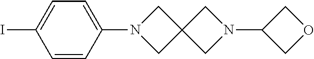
C1=CC(N2CC3(C2)CN(C2COC2)C3)=CC=C1I
